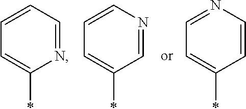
C1=C(*)N=CC=C1.C1=C(*)C=NC=C1.C1=C(*)C=CN=C1
